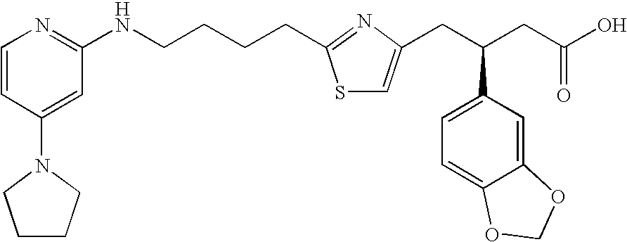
C(CC1=NC(CC(CC(O)=O)C2=CC=C3C(=C2)OCO3)=CS1)CCNC1=NC=CC(N2CCCC2)=C1
